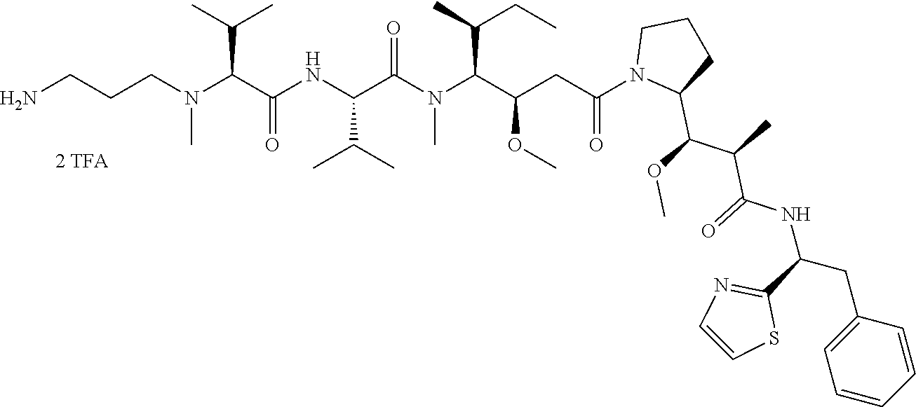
C(N(C)C(C(C)C)C(=O)NC(C(C)C)C(=O)N(C)C(C(C)CC)C(OC)CC(=O)N1C(C(C(C(NC(C2=NC=CS2)CC2=CC=CC=C2)=O)C)OC)CCC1)CCN
